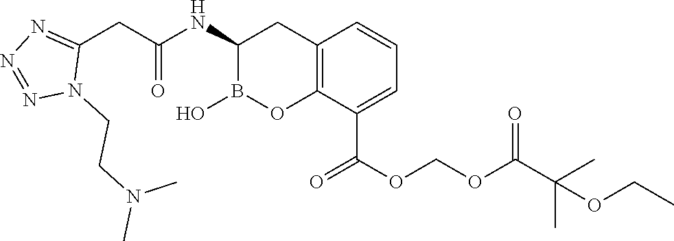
C12=C(C(C(OCOC(C(C)(C)OCC)=O)=O)=CC=C1)OB(O)C(NC(CC1=NN=NN1CCN(C)C)=O)C2
